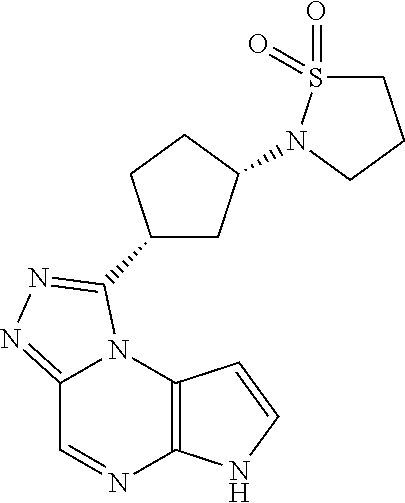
C12=C(N3C(=NN=C3C3CC(N4S(=O)(=O)CCC4)CC3)C=N1)C=CN2
